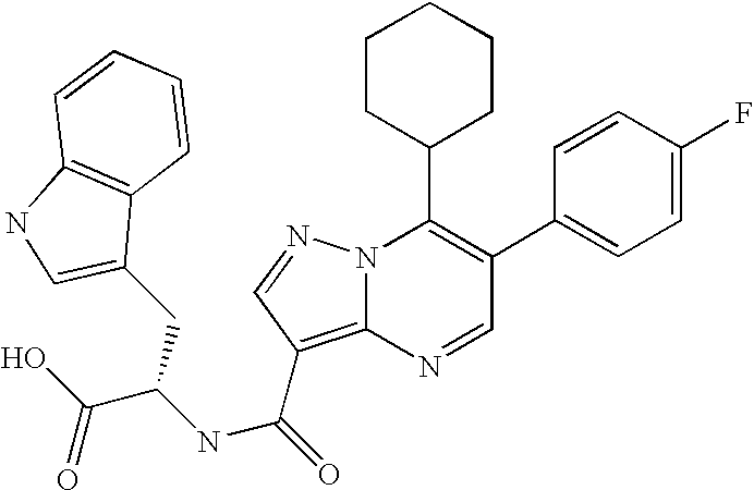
C1(C2=CC=C(F)C=C2)=C(C2CCCCC2)N2C(=C(C(NC(C(O)=O)CC3=CNC4=C3C=CC=C4)=O)C=N2)N=C1
